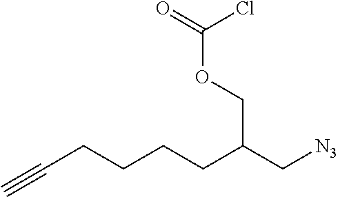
C(CCCCC(C[N3])COC(=O)Cl)#C
